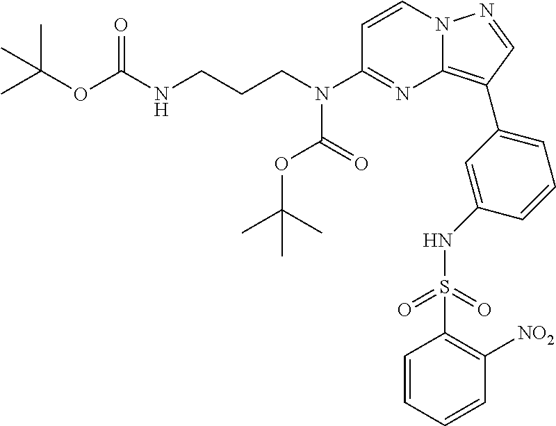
CC(OC(NCCCN(C1=NC2=C(C3=CC=CC(NS(C4=C([NO2])C=CC=C4)(=O)=O)=C3)C=NN2C=C1)C(=O)OC(C)(C)C)=O)(C)C
